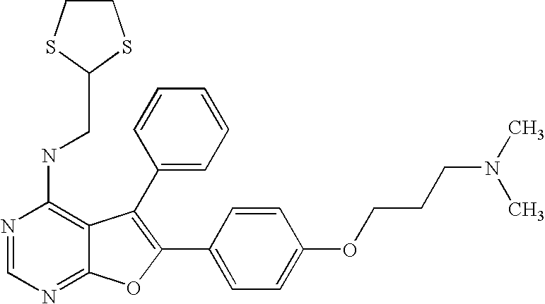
N1=CN=C2C(=C1NCC1SCCS1)C(C1=CC=CC=C1)=C(C1=CC=C(OCCCN(C)C)C=C1)O2
